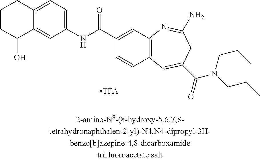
C1(NC(C2=CC3=C(C=C2)C=C(C(=O)N(CCC)CCC)CC(N)=N3)=O)=CC=C2C(=C1)C(O)CCC2.[TFA]
